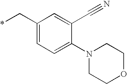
C1(C*)=CC=C(N2CCOCC2)C(C#N)=C1
